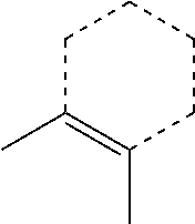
C1C(C)=C(C)CCC1
